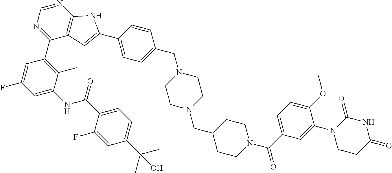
N1=CN=C(C2=C(C)C(NC(=O)C3=CC=C(C(C)(C)O)C=C3F)=CC(F)=C2)C2=C1NC(C1=CC=C(CN3CCN(CC4CCN(C(=O)C5=CC=C(OC)C(N6CCC(=O)NC6=O)=C5)CC4)CC3)C=C1)=C2
